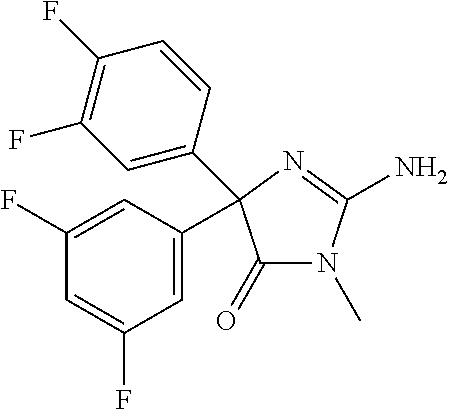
N1(C)C(=O)C(C2=CC(F)=CC(F)=C2)(C2=CC(F)=C(F)C=C2)N=C1N
